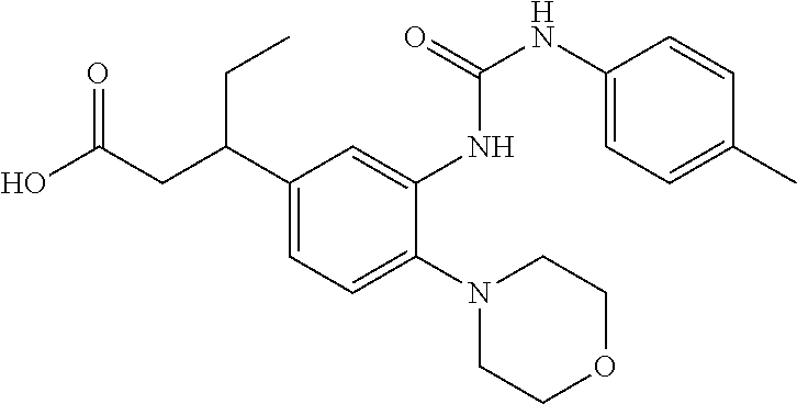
C1(C(CC(O)=O)CC)=CC=C(N2CCOCC2)C(NC(NC2=CC=C(C)C=C2)=O)=C1
